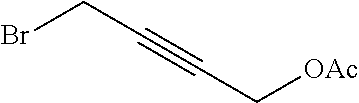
BrCC#CC[OAc]
